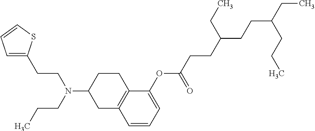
C1(OC(CCC(CCC(CC)CCC)CC)=O)=CC=CC2=C1CCC(N(CCC)CCC1=CC=CS1)C2
